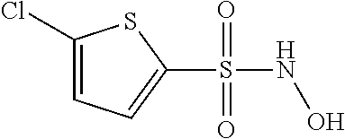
C1(Cl)=CC=C(S(=O)(=O)NO)S1
